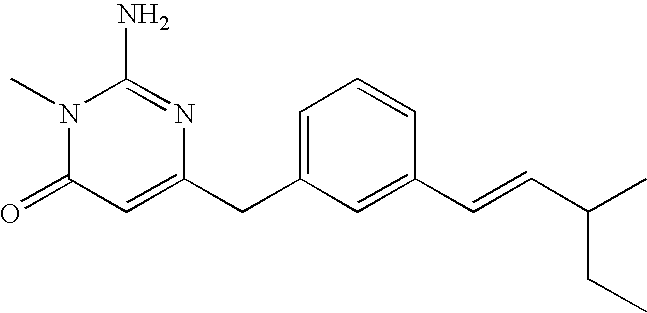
N1(C)C(=O)C=C(CC2=CC=CC(C=CC(CC)C)=C2)N=C1N
